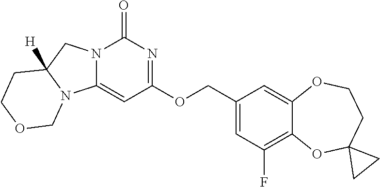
C1(=O)N2C(=CC(OCC3=CC(F)=C4C(=C3)OCCC3(O4)CC3)=N1)N1C([H])(C2)CCOC1
